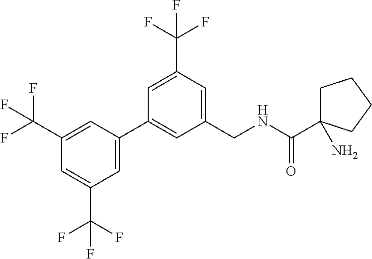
C1(C(F)(F)F)=CC(C2=CC(CNC(=O)C3(N)CCCC3)=CC(C(F)(F)F)=C2)=CC(C(F)(F)F)=C1
